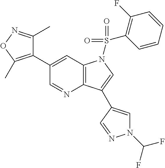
C1(C2=C(C)ON=C2C)=CC2=C(N=C1)C(C1=CN(C(F)F)N=C1)=CN2S(=O)(=O)C1=C(F)C=CC=C1
